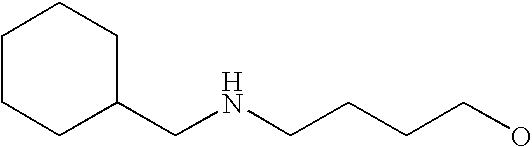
C1(CNCCCCO)CCCCC1
